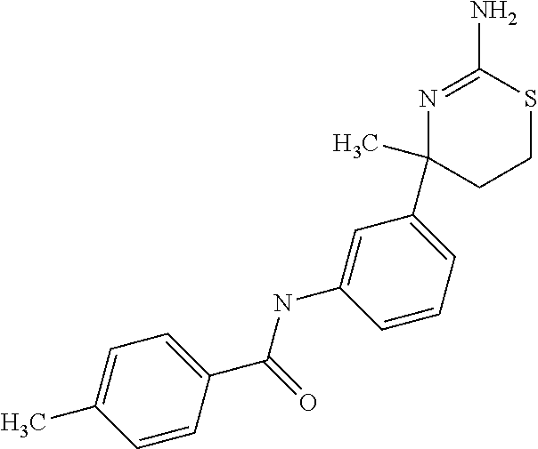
C1=C(C(=O)NC2=CC(C3(C)N=C(N)SCC3)=CC=C2)C=CC(C)=C1
